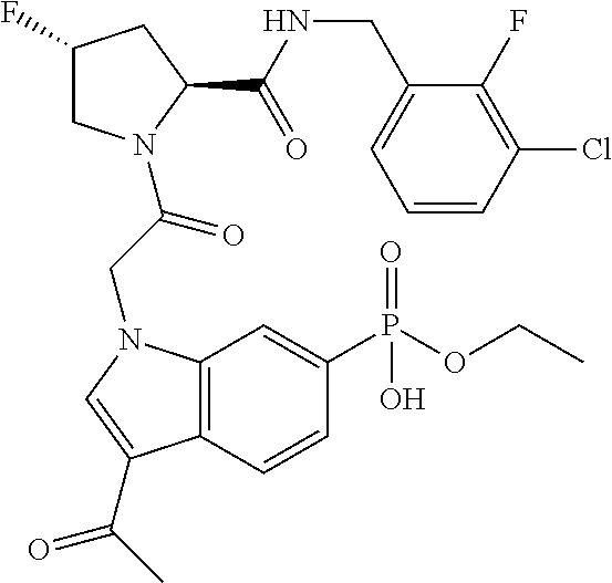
C1(F)CN(C(=O)CN2C3=C(C=CC(P(OCC)(=O)O)=C3)C(C(C)=O)=C2)C(C(NCC2=CC=CC(Cl)=C2F)=O)C1
